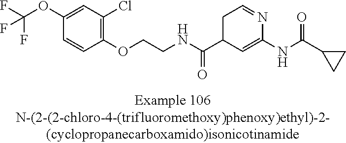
C1(OC(F)(F)F)=CC(Cl)=C(OCCNC(C2C=C(NC(=O)C3CC3)N=CC2)=O)C=C1
